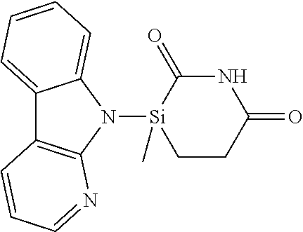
N1([Si]2(C)CCC(=O)NC2=O)C2=CC=CC=C2C2=C1N=CC=C2
